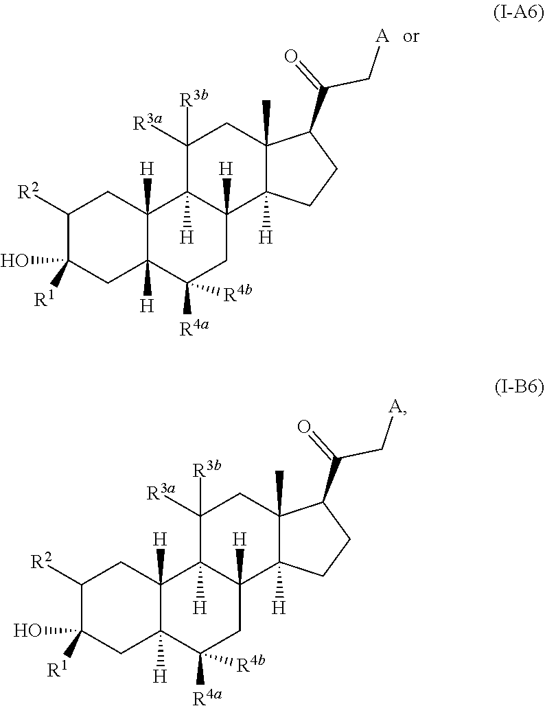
C1([R2])C([R1])(O)CC2([H])C([H])(C1)C1([H])C([H])(CC2([R4a])[R4b])C2([H])C(C)(CC1([R3b])[R3a])C(C(=O)C[A])CC2.C1([R2])C([R1])(O)CC2([H])C([H])(C1)C1([H])C([H])(CC2([R4a])[R4b])C2([H])C(C)(CC1([R3b])[R3a])C(C(=O)C[A])CC2
